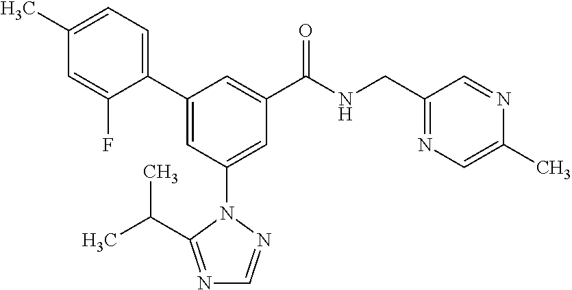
C1(C2=CC(N3N=CN=C3C(C)C)=CC(C(NCC3=NC=C(C)N=C3)=O)=C2)=CC=C(C)C=C1F
